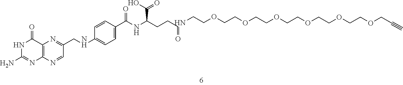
C#CCOCCOCCOCCOCCOCCOCCN.N(CC1=NC2=C(N=C1)N=C(N)NC2=O)C1=CC=C(C(=O)NC(CCC=O)C(O)=O)C=C1
